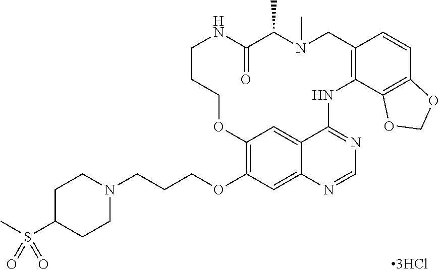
C1C(S(C)(=O)=O)CCN(CCCOC2=C3C=C4C(=C2)N=CN=C4NC2=C(C=CC4=C2OCO4)CN(C)C(C)C(=O)NCCCO3)C1
